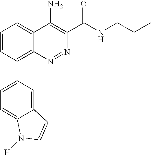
C1=C2C(=CC(C3=C4N=NC(C(NCCC)=O)=C(N)C4=CC=C3)=C1)C=CN2[H]
